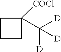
C1CC(C([D])([D])[D])([COCl])C1
